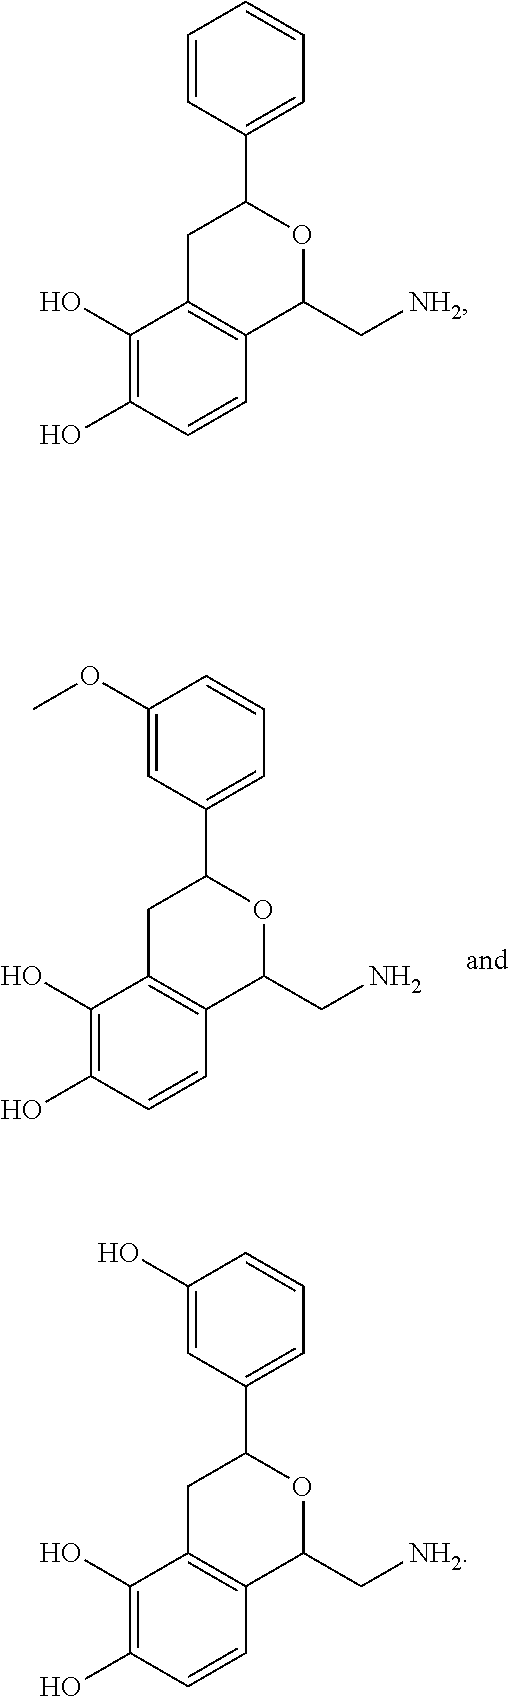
C1=C(OC)C=CC=C1C1OC(CN)C2=C(C(O)=C(O)C=C2)C1.C1=CC=CC=C1C1OC(C[NH2])C2=C(C(O)=C(O)C=C2)C1.C1=C(O)C=CC=C1C1OC(C[NH2])C2=C(C(O)=C(O)C=C2)C1
